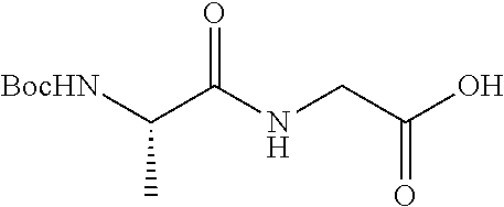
[BocHN]C(C(NCC(O)=O)=O)C
